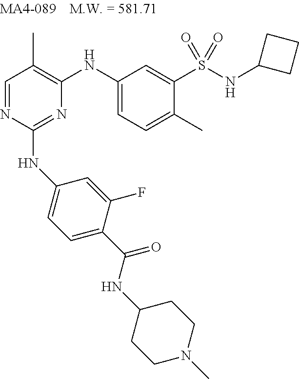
N1=C(NC2=CC=C(C(NC3CCN(C)CC3)=O)C(F)=C2)N=CC(C)=C1NC1=CC=C(C)C(S(NC2CCC2)(=O)=O)=C1
